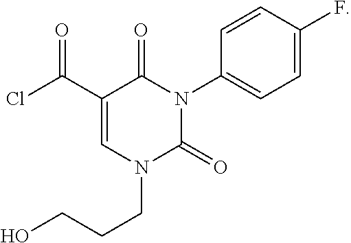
C1=C(F)C=CC(N2C(=O)C(C(Cl)=O)=CN(CCCO)C2=O)=C1
